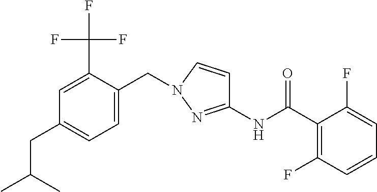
C1=C(CN2C=CC(NC(C3=C(F)C=CC=C3F)=O)=N2)C(C(F)(F)F)=CC(CC(C)C)=C1
